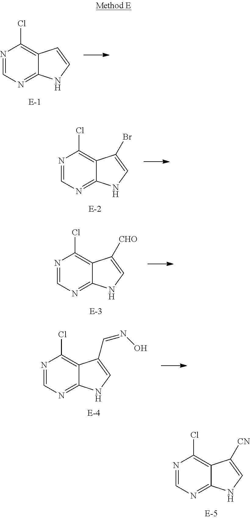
N1=CN=C2C(=C1Cl)C=CN2.N1=CN=C2C(=C1Cl)C(Br)=CN2.N1=CN=C2C(=C1Cl)C([CHO])=CN2.N1=CN=C2C(=C1Cl)C(C=NO)=CN2.N1=CN=C2C(=C1Cl)C([CN])=CN2
